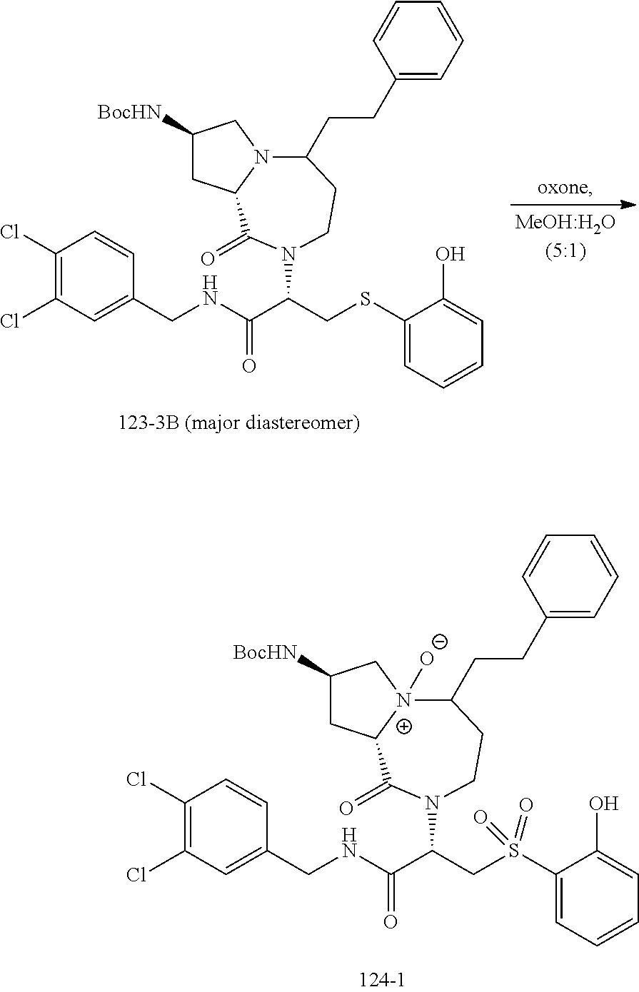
C1(Cl)=C(Cl)C=C(CNC(C(CSC2=CC=CC=C2O)N2C(=O)C3CC([BocHN])CN3C(CCC3=CC=CC=C3)CC2)=O)C=C1.C1(Cl)=C(Cl)C=C(CNC(C(CS(C2=CC=CC=C2O)(=O)=O)N2C(=O)C3CC([BocHN])C[N+]3([O-])C(CCC3=CC=CC=C3)CC2)=O)C=C1
